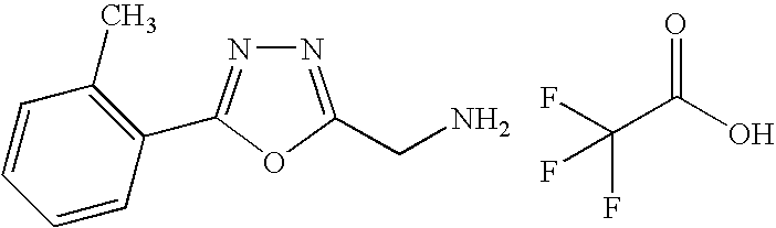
N1=C(CN)OC(C2=C(C)C=CC=C2)=N1.FC(C(O)=O)(F)F
